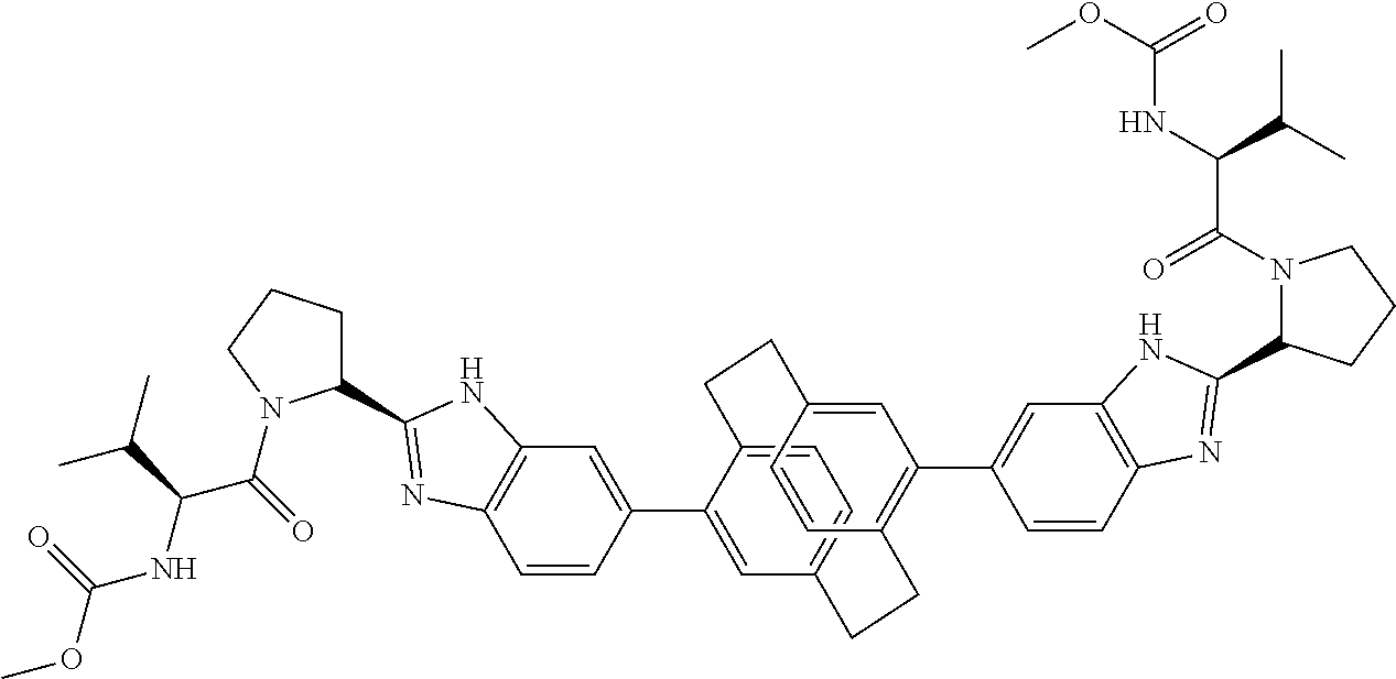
C1=C2C(C3=CC4=C(C=C3)N=C(C3CCCN3C(C(NC(OC)=O)C(C)C)=O)N4)=CC(=C1)CCC1=C(C3=CC4=C(C=C3)N=C(C3CCCN3C(C(NC(OC)=O)C(C)C)=O)N4)C=C(C=C1)CC2
